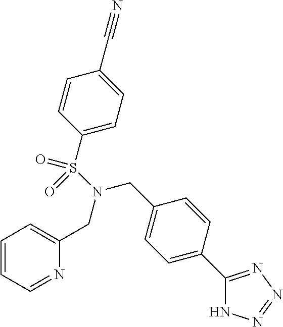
C1=C(C2=NN=NN2)C=CC(CN(S(C2=CC=C(C#N)C=C2)(=O)=O)CC2=CC=CC=N2)=C1
